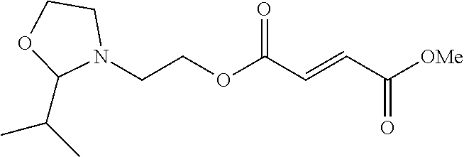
C(COC(C=CC([OMe])=O)=O)N1CCOC1C(C)C
